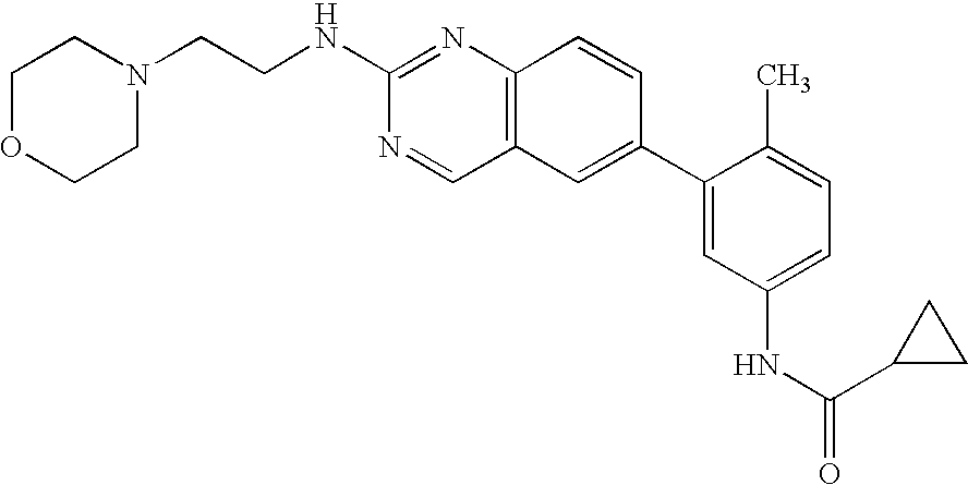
C12=C(C=C(C3=CC(NC(=O)C4CC4)=CC=C3C)C=C1)C=NC(NCCN1CCOCC1)=N2
